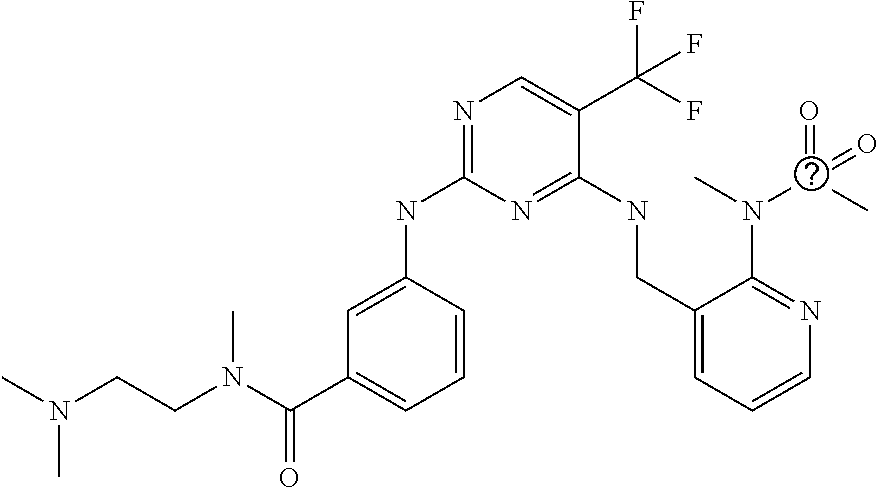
N(C1=NC=C(C(F)(F)F)C(NCC2=CC=CN=C2N(C(=O)(C)=O)C)=N1)C1=CC(C(N(CCN(C)C)C)=O)=CC=C1
